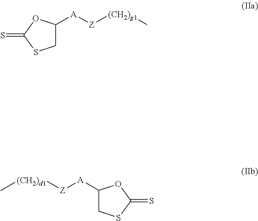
C1C([A][Z][(CH2)g1]C)OC(=S)S1.C1([A][Z][(CH2)d1]C)CSC(=S)O1
